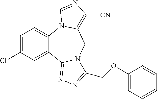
C1=C(Cl)C=C2C(=C1)N1C(=C([CN])N=C1)CN1C2=NN=C1COC1=CC=CC=C1
